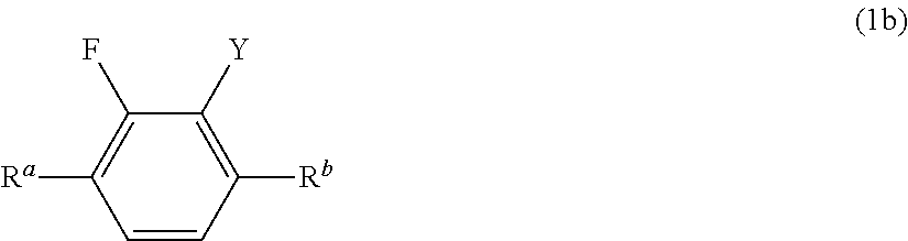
C1=CC([Rb])=C([Y])C(F)=C1[Ra]
